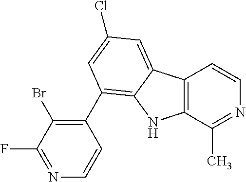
C12=C(C(C)=NC=C1)NC1=C(C3=C(Br)C(F)=NC=C3)C=C(Cl)C=C21
